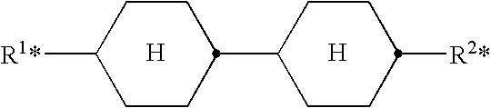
C1CC(C2CCC([R2*])CC2)CCC1[R1*].[H].[H]
